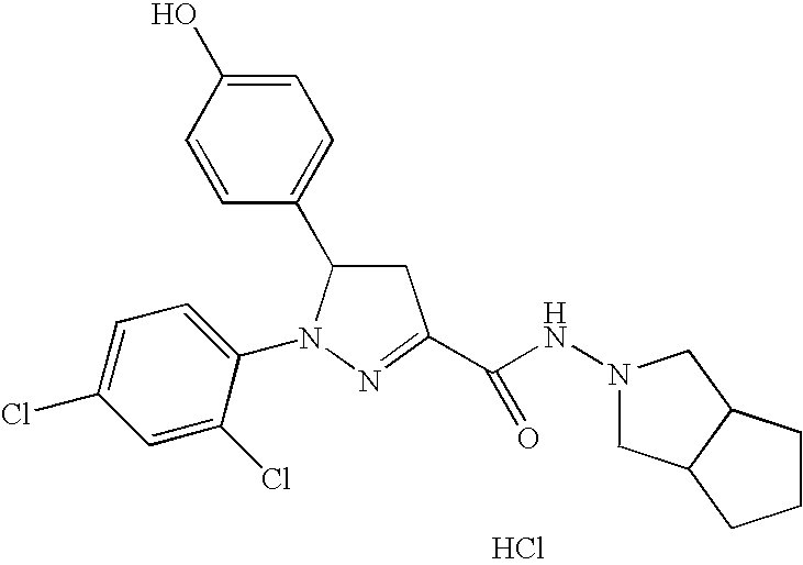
C1=C(O)C=CC(C2CC(C(NN3CC4C(C3)CCC4)=O)=NN2C2=CC=C(Cl)C=C2Cl)=C1.Cl
